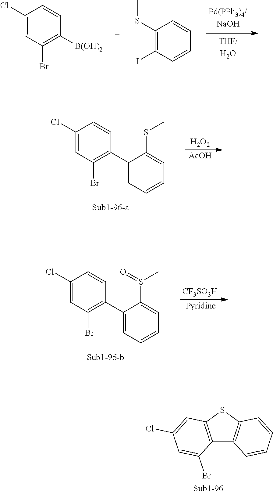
C1(Cl)=CC(Br)=C([B(OH)2])C=C1.C1(SC)=C(I)C=CC=C1.C1(Cl)=CC(Br)=C(C2=CC=CC=C2SC)C=C1.[H2O2].[AcOH].C1(Cl)=CC(Br)=C(C2=CC=CC=C2S(C)=O)C=C1.[CF3SO3H].[Pyridine].C12=C(SC3=C1C=CC=C3)C=C(Cl)C=C2Br
